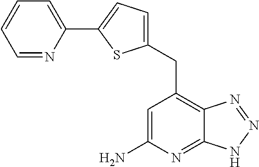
C1=C(N)N=C2C(=C1CC1=CC=C(C3=CC=CC=N3)S1)N=NN2
